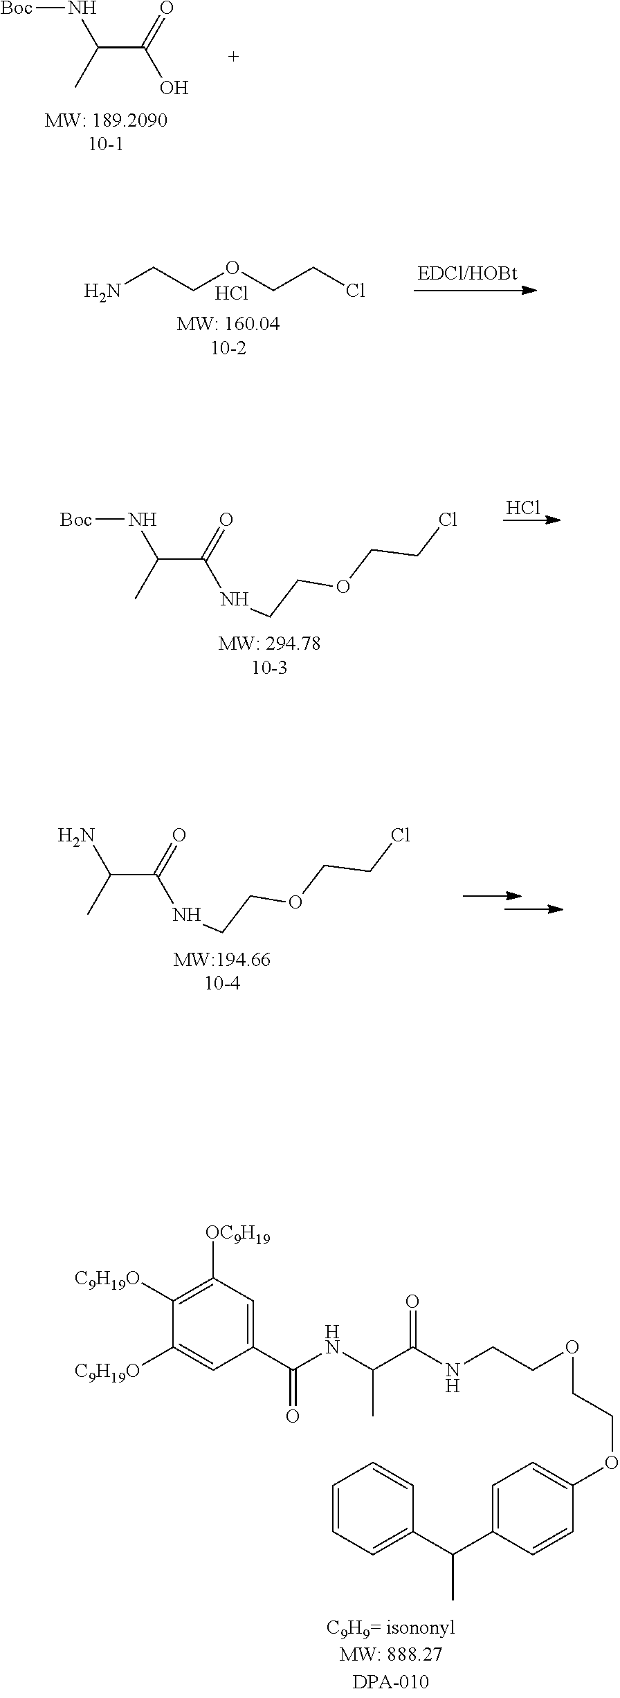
[Boc]NC(C(O)=O)C.NCCOCCCl.[MW: 160.0410-2].Cl.[Boc]NC(C(NCCOCCCl)=O)C.Cl.NC(C(NCCOCCCl)=O)C.C1(C(NC(C(NCCOCCOC2=CC=C(C(C3=CC=CC=C3)C)C=C2)=O)C)=O)=CC([OC9H19])=C([C9H19O])C([C9H19O])=C1
